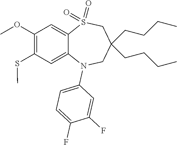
COC1=C(SC)C=C2C(=C1)S(=O)(=O)CC(CCCC)(CCCC)CN2C1=CC=C(F)C(F)=C1
